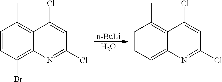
C1=CC(Br)=C2C(=C1C)C(Cl)=CC(Cl)=N2.[n-BuLi].O.C1=CC=C2C(=C1C)C(Cl)=CC(Cl)=N2
